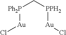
Cl[Au][Ph2P]C[PPH2][Au]Cl
